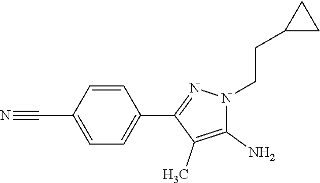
C1(C#N)=CC=C(C2=NN(CCC3CC3)C(N)=C2C)C=C1
